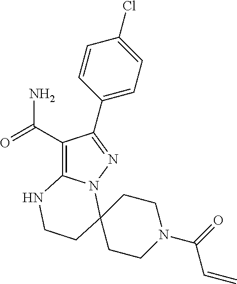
C1(C(=O)N)=C2N(N=C1C1=CC=C(Cl)C=C1)C1(CCN2)CCN(C(=O)C=C)CC1
